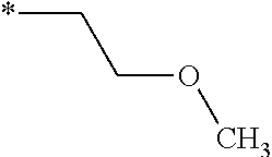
C(COC)*
